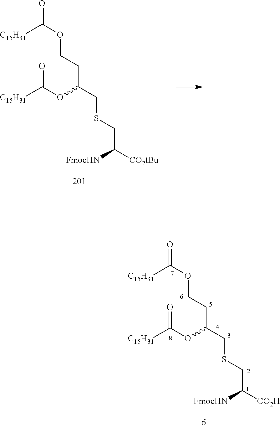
[C15H31]C(OCCC(OC([C15H31])=O)CSCC([FmocHN])[CO2tBu])=O.[C15H31]C(OCCC(OC([C15H31])=O)CSCC([FmocHN])[CO2H])=O
